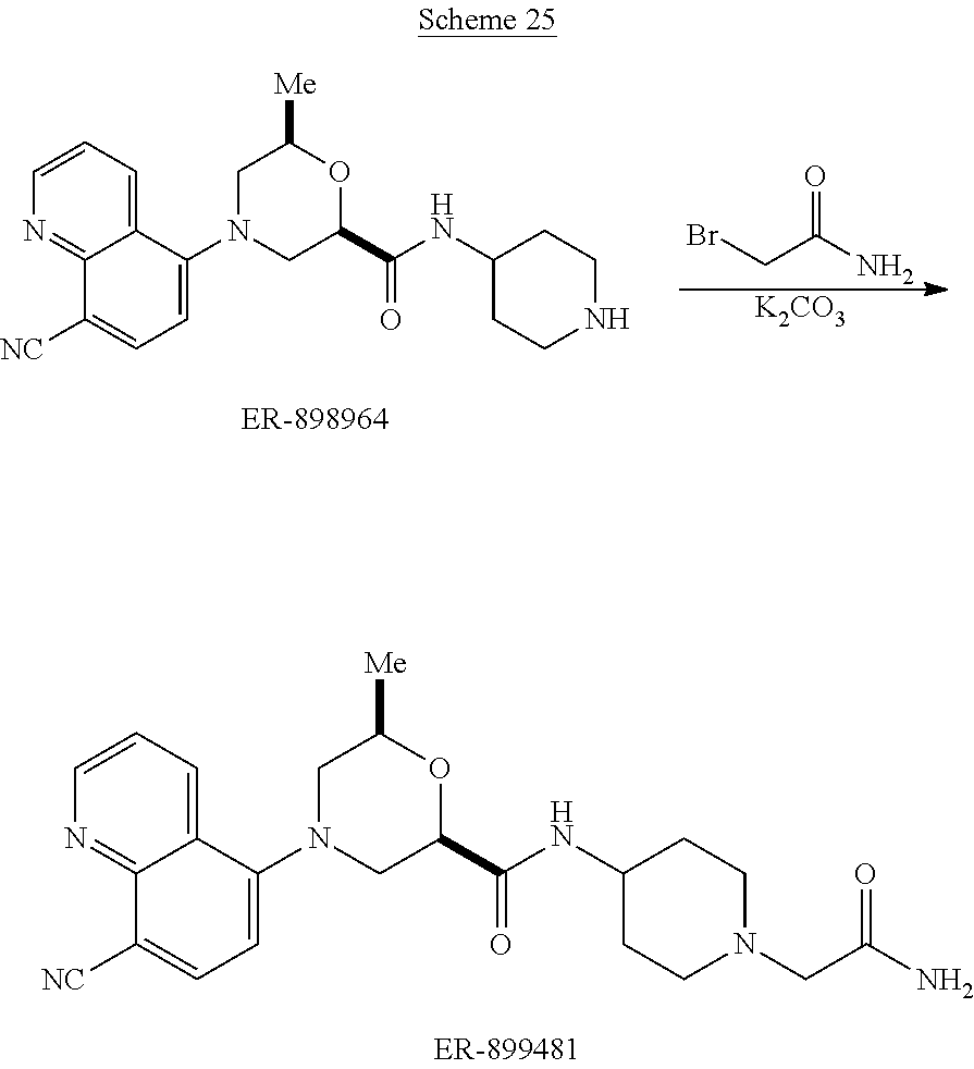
C1=CN=C2C(=C1)C(N1CC(C(NC3CCNCC3)=O)OC([Me])C1)=CC=C2[NC].BrCC(N)=O.[K2CO3].C1=CN=C2C(=C1)C(N1CC(C(NC3CCN(CC(N)=O)CC3)=O)OC([Me])C1)=CC=C2[NC]
